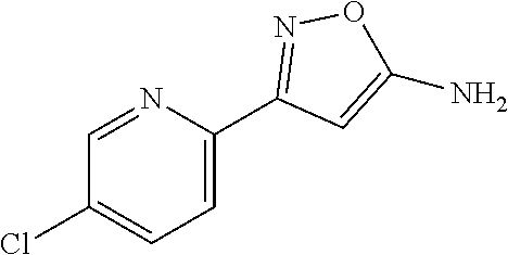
C1(Cl)=CC=C(C2=NOC(N)=C2)N=C1
